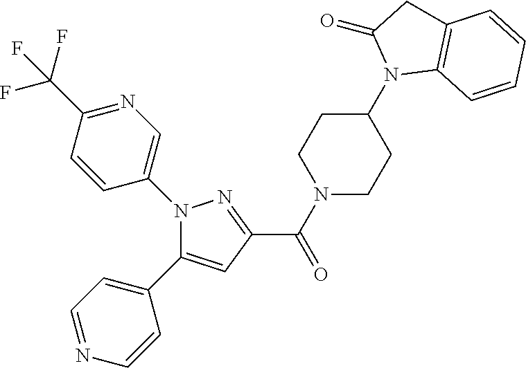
C1(C(N2CCC(N3C4=C(CC3=O)C=CC=C4)CC2)=O)=NN(C2=CN=C(C(F)(F)F)C=C2)C(C2=CC=NC=C2)=C1
